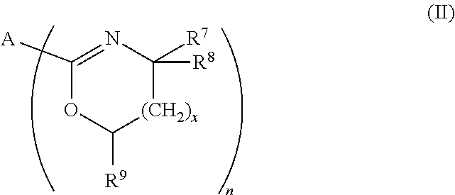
C1([A])=NC([R7])([R8])[(CH2)x]C([R9])O1
